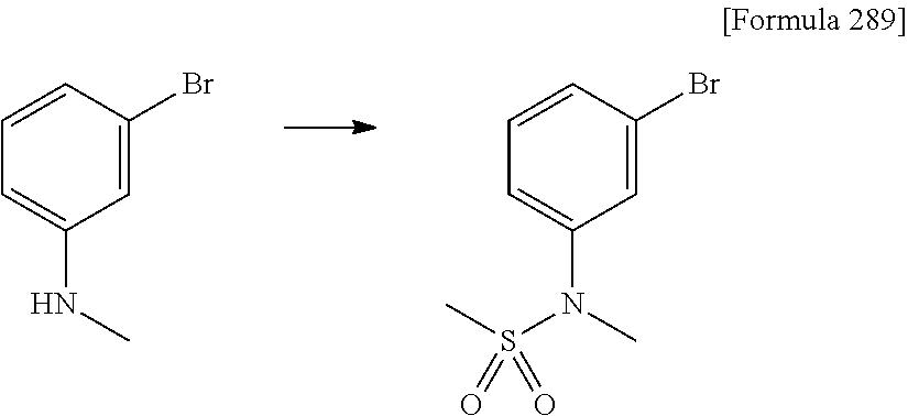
C1=C(NC)C=C(Br)C=C1.C1=C(N(C)S(C)(=O)=O)C=C(Br)C=C1
